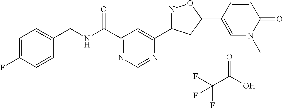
C1=C(F)C=CC(CNC(C2=NC(C)=NC(C3=NOC(C4=CN(C)C(=O)C=C4)C3)=C2)=O)=C1.O=C(O)C(F)(F)F
